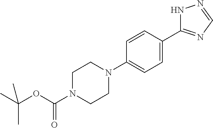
C1=CC(N2CCN(C(OC(C)(C)C)=O)CC2)=CC=C1C1=NC=NN1
